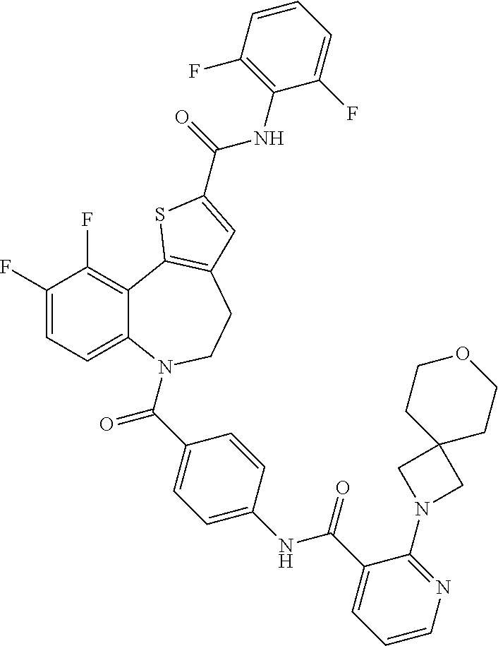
C1(F)=CC=C2C(=C1F)C1=C(CCN2C(C2=CC=C(NC(C3=CC=CN=C3N3CC4(C3)CCOCC4)=O)C=C2)=O)C=C(C(=O)NC2=C(F)C=CC=C2F)S1
